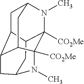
C1C2C3C4CC1N(C)C1([CO2Me])C2CC(N(C)C14[CO2Me])C3
